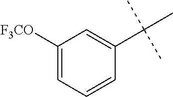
C1([F3CO])=CC=CC(C(C)(C)C)=C1
